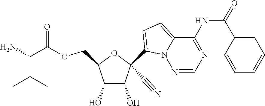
O(CC1C(O)C(O)C(C#N)(C2=CC=C3N2N=CN=C3NC(=O)C2=CC=CC=C2)O1)C(C(N)C(C)C)=O
